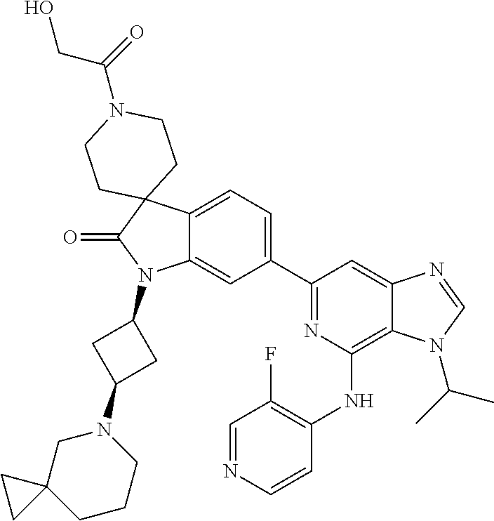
C12=CC=C(C3=NC(NC4=C(F)C=NC=C4)=C4C(=C3)N=CN4C(C)C)C=C1N(C1CC(N3CC4(CCC3)CC4)C1)C(=O)C21CCN(C(=O)CO)CC1
